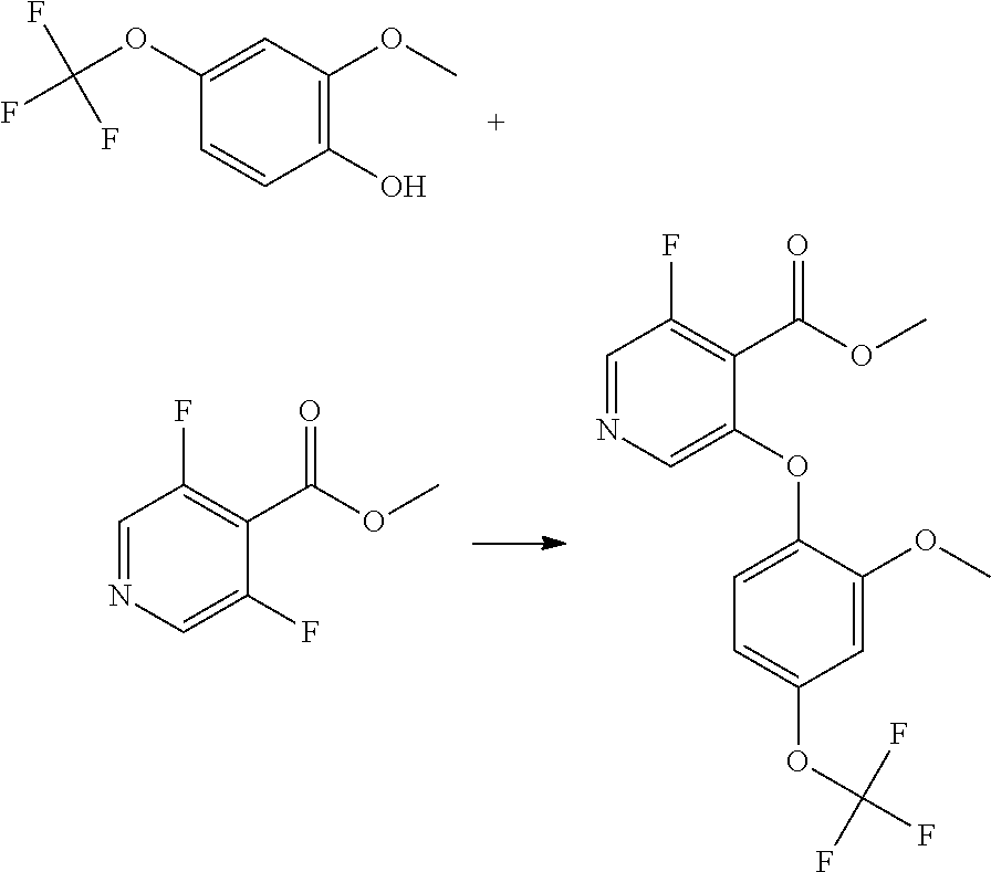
C1(O)=C(OC)C=C(OC(F)(F)F)C=C1.C1=NC=C(F)C(C(OC)=O)=C1F.C1=NC=C(OC2=CC=C(OC(F)(F)F)C=C2OC)C(C(OC)=O)=C1F
